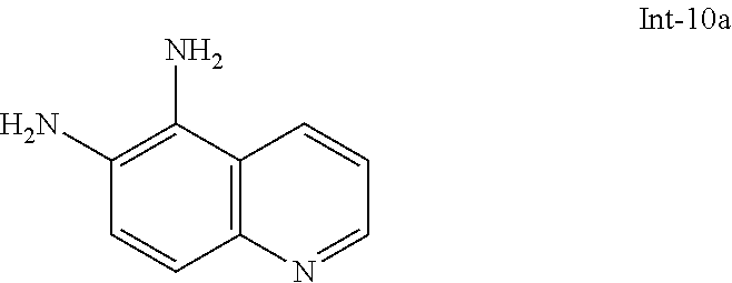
C12=C(C=CC=N1)C(N)=C(N)C=C2
